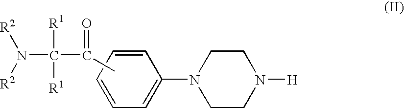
C1=CC=CC=C1N1CCN([H])CC1.CC(C([R1])([R1])N([R2])[R2])=O
